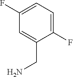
C1=C(CN)C(F)=CC=C1F
